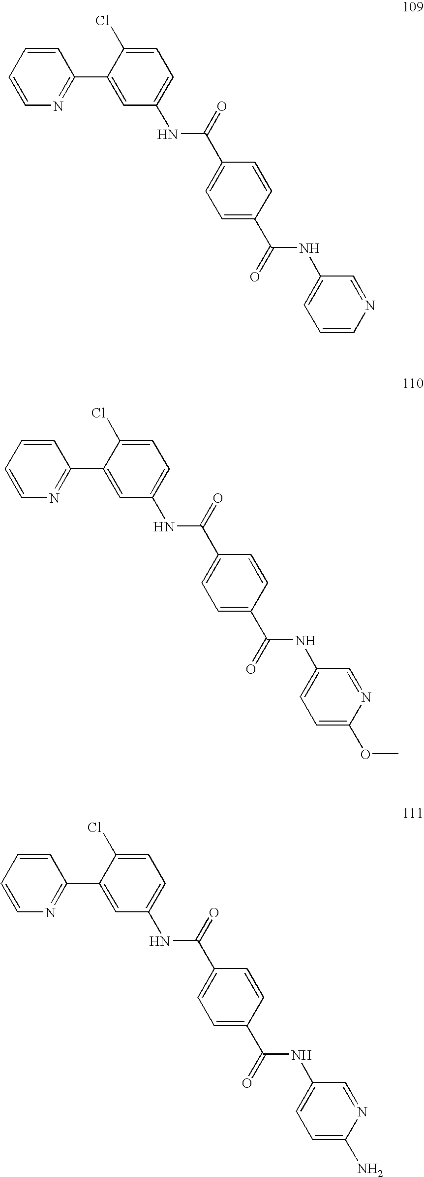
C1=CC=CN=C1C1=CC(NC(=O)C2=CC=C(C(=O)NC3=CC=CN=C3)C=C2)=CC=C1Cl.C1=CC=CN=C1C1=CC(NC(=O)C2=CC=C(C(=O)NC3=CC=C(OC)N=C3)C=C2)=CC=C1Cl.C1=CC=CN=C1C1=CC(NC(=O)C2=CC=C(C(=O)NC3=CC=C(N)N=C3)C=C2)=CC=C1Cl
